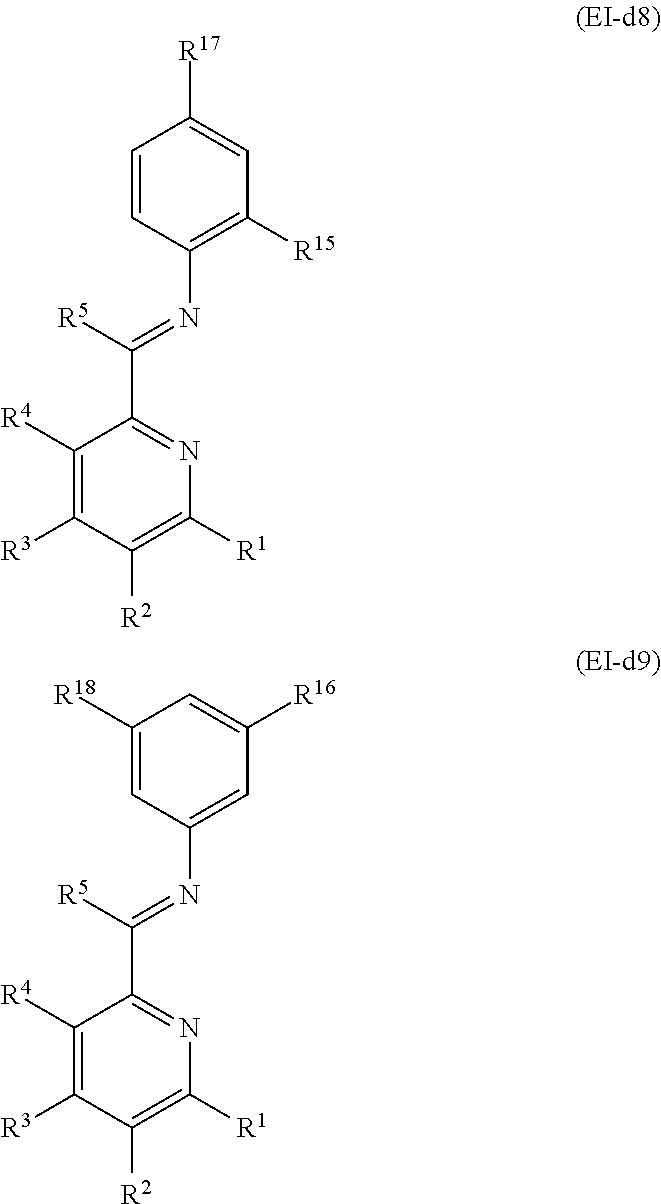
C1=CC(N=C(C2=NC([R1])=C([R2])C([R3])=C2[R4])[R5])=C([R15])C=C1[R17].C1([R18])=CC(N=C(C2=NC([R1])=C([R2])C([R3])=C2[R4])[R5])=CC([R16])=C1
